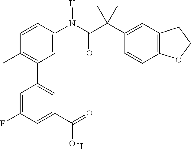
C1=C(N(C(C2(C3=CC4=C(C=C3)OCC4)CC2)=O)[H])C=CC(C)=C1C1=CC(C(=O)O)=CC(F)=C1.[H]
